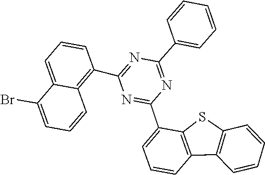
C1(C2=C3C=CC=C(Br)C3=CC=C2)=NC(C2=CC=CC=C2)=NC(C2=CC=CC3=C2SC2=C3C=CC=C2)=N1
